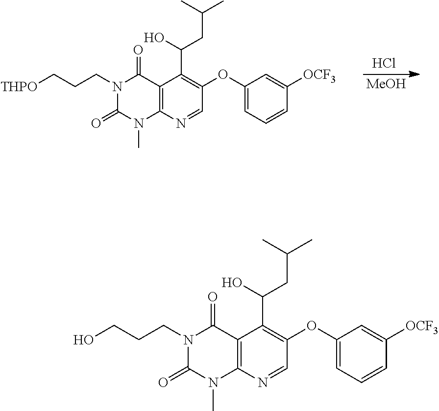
N1(CCC[THPO])C(=O)N(C)C2=C(C1=O)C(C(O)CC(C)C)=C(OC1=CC=CC([OCF3])=C1)C=N2.Cl.[MeOH].N1(CCCO)C(=O)N(C)C2=C(C1=O)C(C(O)CC(C)C)=C(OC1=CC=CC([OCF3])=C1)C=N2
